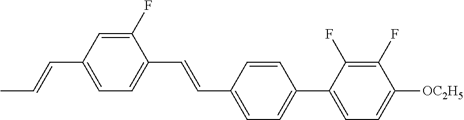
C1(F)=CC(C=CC)=CC=C1C=CC1=CC=C(C2=CC=C([OC2H5])C(F)=C2F)C=C1
